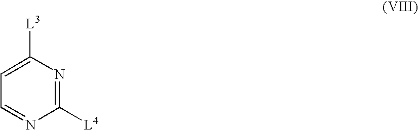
C1([L3])=CC=NC([L4])=N1
